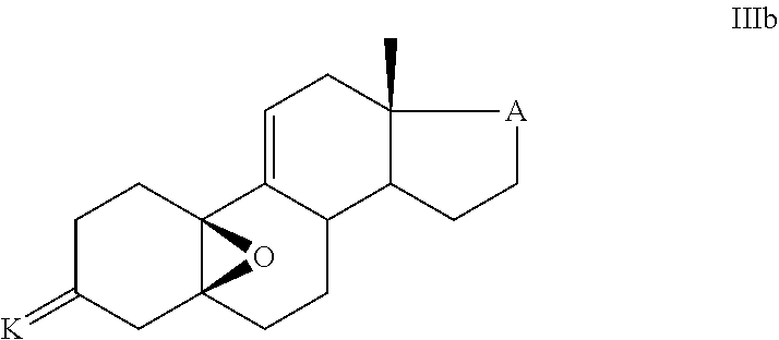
C1C(=[K])CC23C(C1)(C1=CCC4(C)C(C1CC2)CC[A]4)O3
